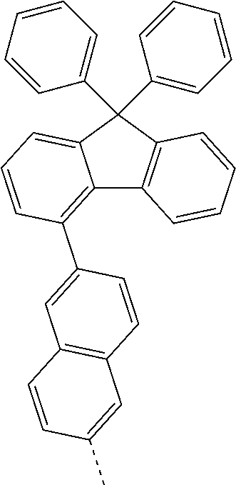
C12=C(C3=CC4=C(C=C3)C=C(C)C=C4)C=CC=C1C(C1=CC=CC=C1)(C1=CC=CC=C1)C1=C2C=CC=C1
